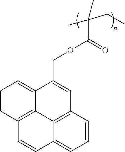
C1=CC2=C3C(=C1)C(COC(C(C)(C)CC)=O)=CC1=C3C(=CC=C1)C=C2
